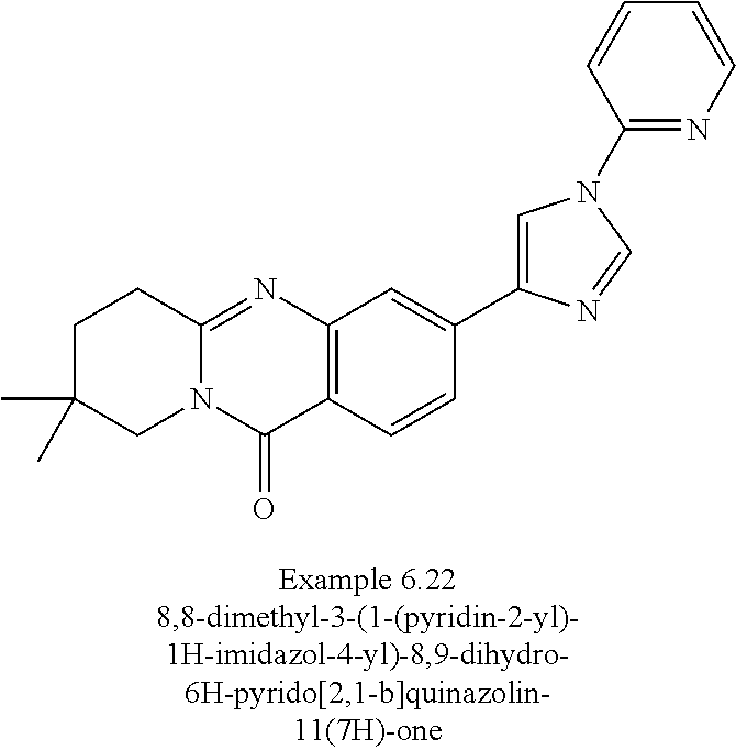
C1C(C)(C)CN2C(=NC3=C(C2=O)C=CC(C2=CN(C4=NC=CC=C4)C=N2)=C3)C1
